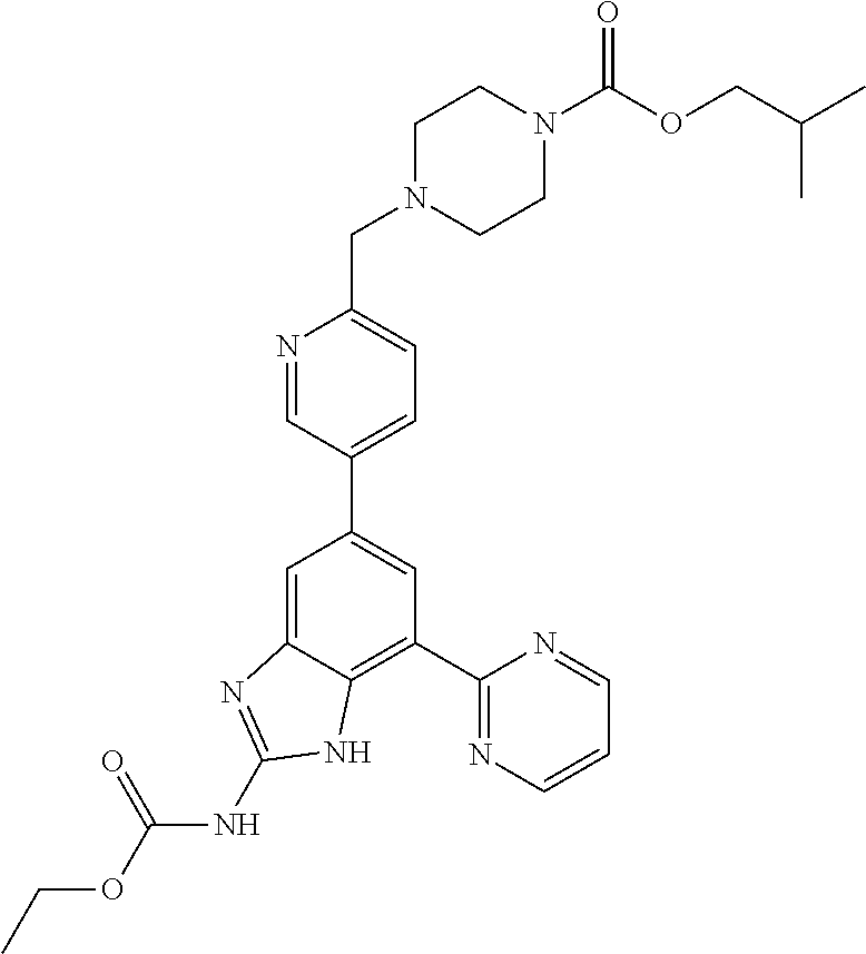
C1(C2=NC=CC=N2)=C2C(=CC(C3=CC=C(CN4CCN(C(OCC(C)C)=O)CC4)N=C3)=C1)N=C(NC(OCC)=O)N2
